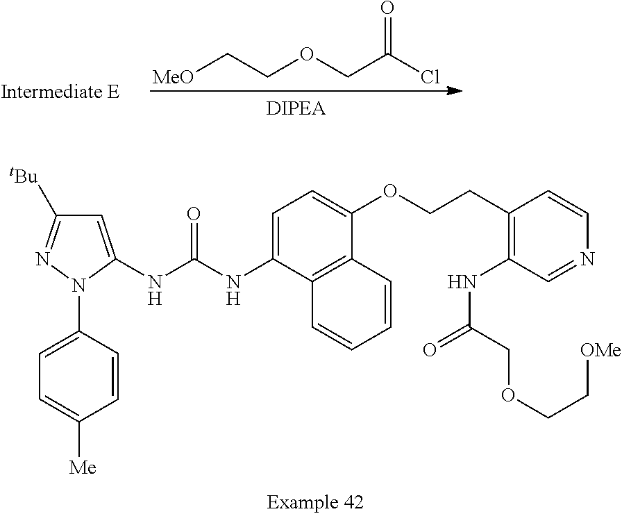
ClC(COCC[MeO])=O.C1=C(NC(NC2=CC=C(OCCC3=C(NC(COCC[OMe])=O)C=NC=C3)C3=C2C=CC=C3)=O)N(C2=CC=C([Me])C=C2)N=C1[tBu]
